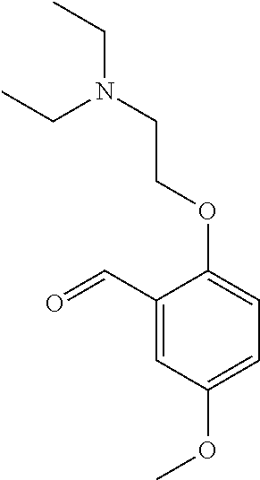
C1(C=O)=CC(OC)=CC=C1OCCN(CC)CC
